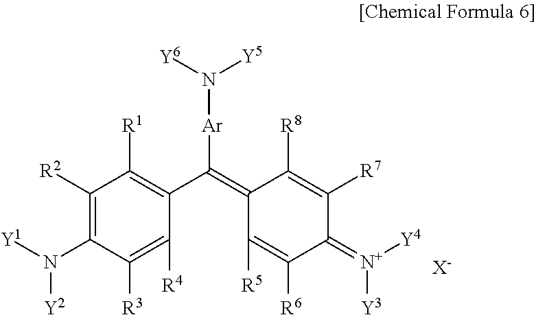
C1([R2])=C(N([Y1])[Y2])C([R3])=C([R4])C(C(=C2C([R8])=C([R7])C(=[N+]([Y3])[Y4])C([R6])=C2[R5])[Ar]N([Y5])[Y6])=C1[R1].[X-]
